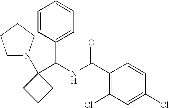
C1(C(NC(C2=C(Cl)C=C(Cl)C=C2)=O)C2=CC=CC=C2)(N2CCCC2)CCC1
